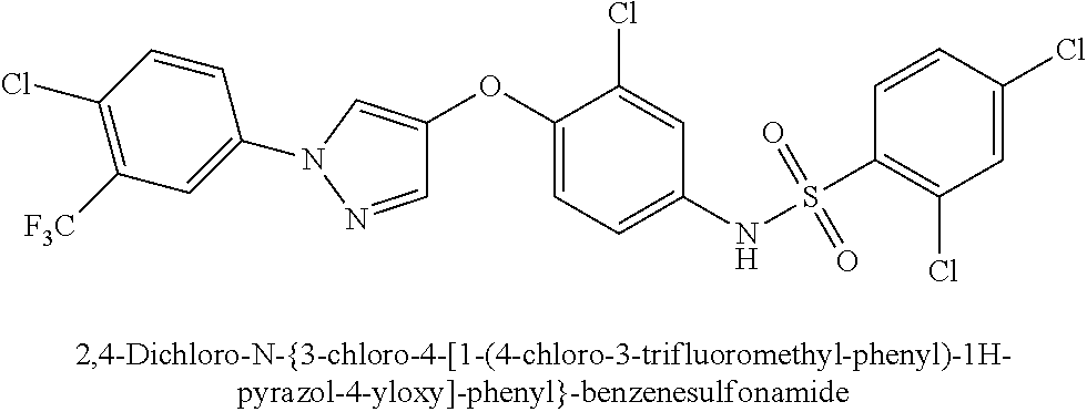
C1=NN(C2=CC([F3C])=C(Cl)C=C2)C=C1OC1=CC=C(NS(C2=C(Cl)C=C(Cl)C=C2)(=O)=O)C=C1Cl
